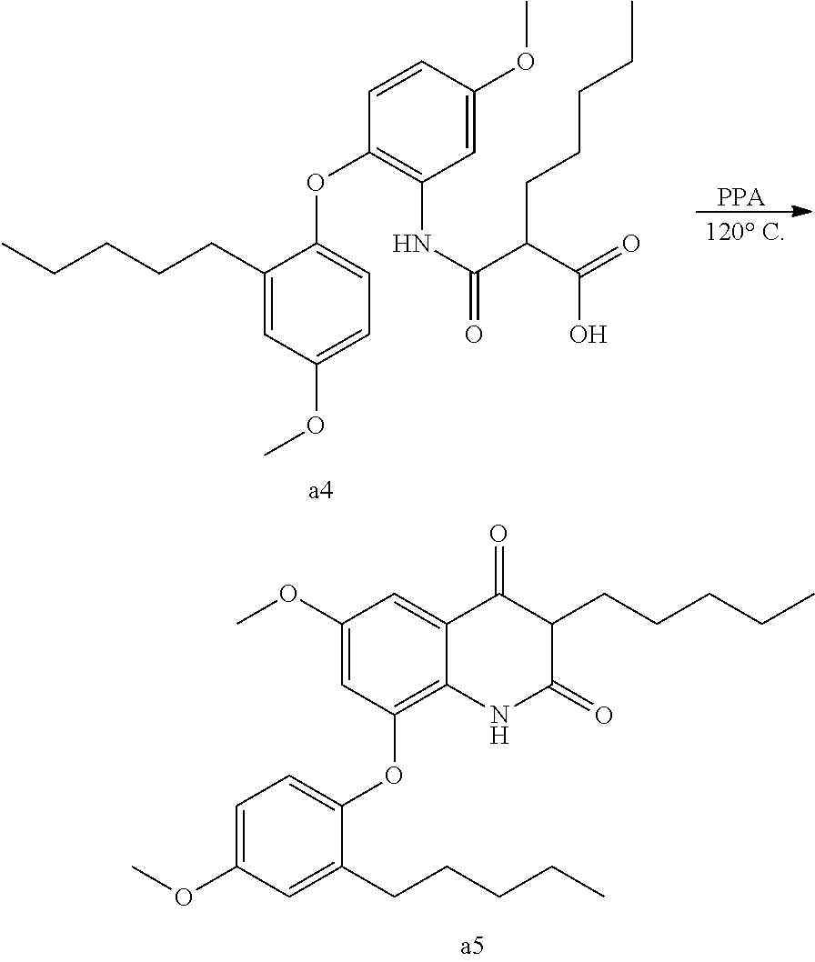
[PPA].C(CC1=CC(OC)=CC=C1OC1=C(NC(C(C(=O)O)CCCCC)=O)C=C(OC)C=C1)CCC.O(C)C1=CC=C(OC2=C3C(=CC(OC)=C2)C(=O)C(CCCCC)C(=O)N3)C(CCCCC)=C1
